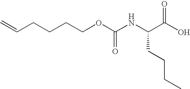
C(CCCCOC(NC(C(O)=O)CCCC)=O)=C
